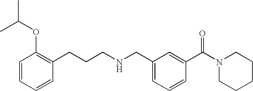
C1=CC=CC(CCCNCC2=CC=CC(C(N3CCCCC3)=O)=C2)=C1OC(C)C
